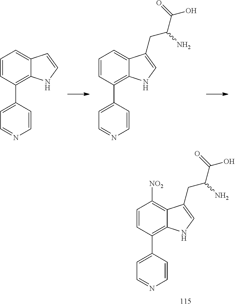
C1=CC(C2=CC=NC=C2)=C2C(=C1[NO2])C(CC(C(=O)O)N)=CN2.C1=CC(C2=CC=NC=C2)=C2C(=C1)C=CN2.C1=CC(C2=CC=NC=C2)=C2C(=C1)C(CC(C(=O)O)N)=CN2
